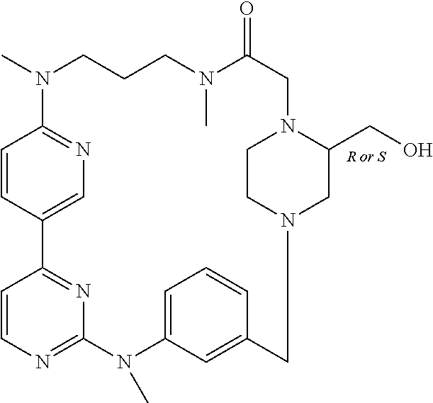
C1=CC2=CN=C1N(C)CCCN(C)C(=O)CN1CCN(CC3=CC(=CC=C3)N(C)C3=NC=CC2=N3)CC1CO
